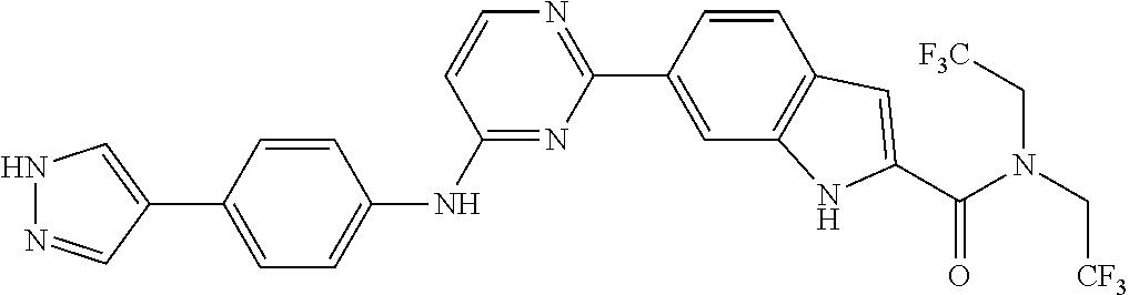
C1=CC(C2=NC=CC(NC3=CC=C(C4=CNN=C4)C=C3)=N2)=CC2=C1C=C(C(N(C[CF3])C[F3C])=O)N2
